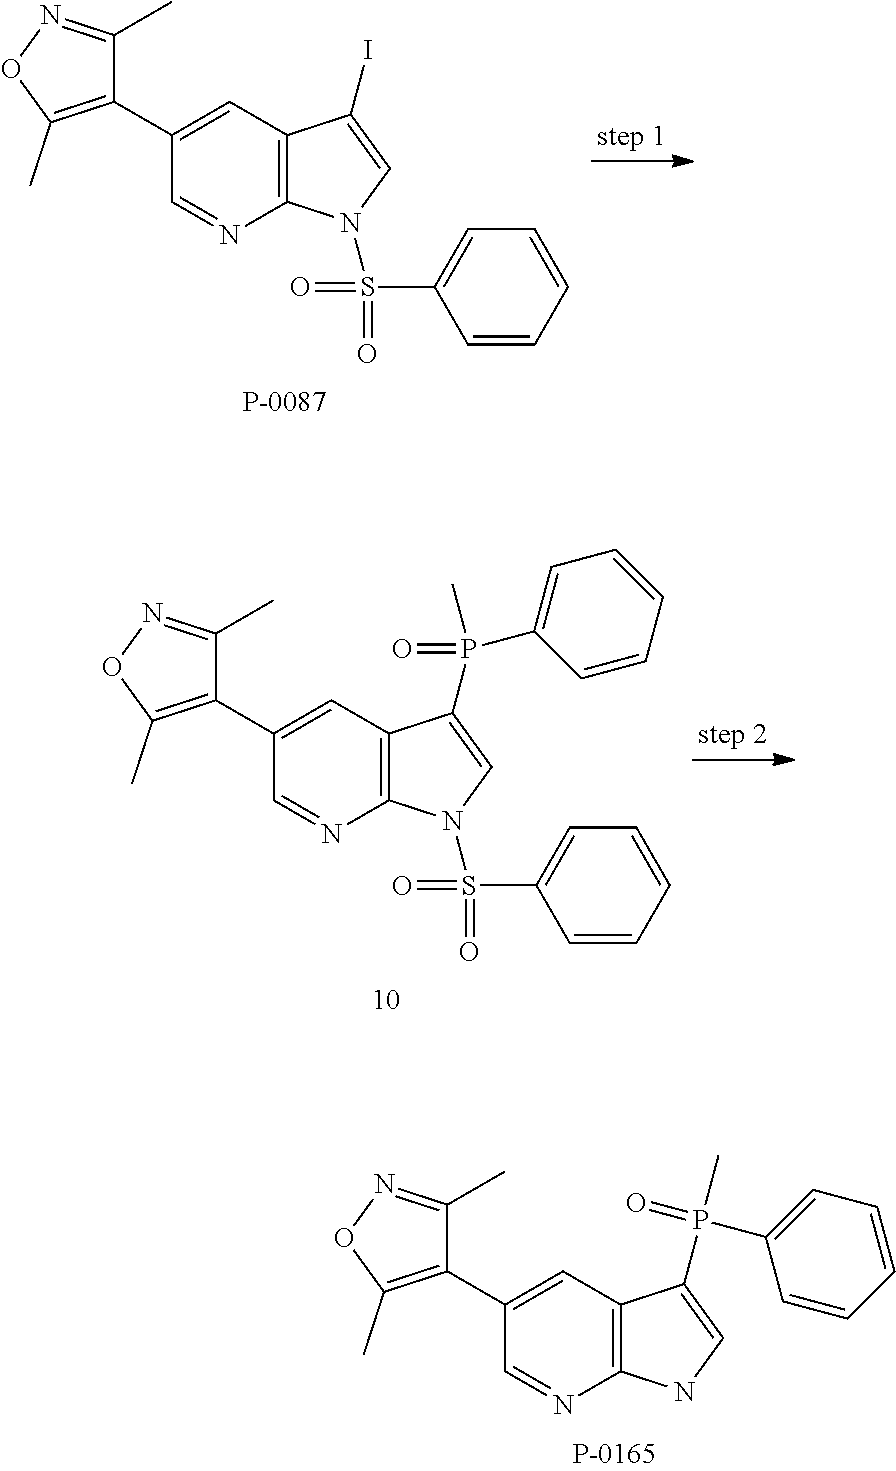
C1(C2=C(C)ON=C2C)=CC2=C(N=C1)NC=C2P(C)(=O)C1=CC=CC=C1.C1(C2=C(C)ON=C2C)=CC2=C(N=C1)N(S(C1=CC=CC=C1)(=O)=O)C=C2I.C1(C2=C(C)ON=C2C)=CC2=C(N=C1)N(S(C1=CC=CC=C1)(=O)=O)C=C2P(C1=CC=CC=C1)(C)=O
